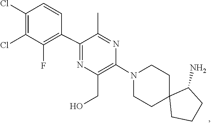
C1C2(CCCC2N)CCN(C2=C(CO)N=C(C3=C(F)C(Cl)=C(Cl)C=C3)C(C)=N2)C1
